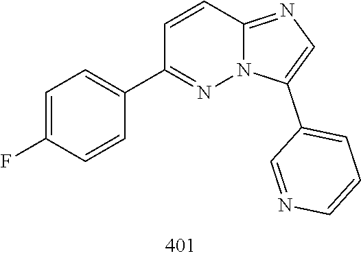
C1(C2=CC=C(F)C=C2)=NN2C(=NC=C2C2=CC=CN=C2)C=C1
